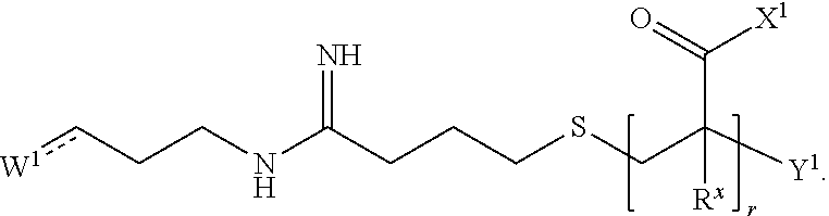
S(CC([Y1])(C(=O)[X1])[Rx])CCCC(NCCc[W1])=N
